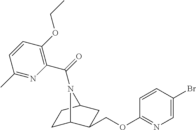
C1C2C(COC3=NC=C(Br)C=C3)CC(C1)N2C(=O)C1=C(OCC)C=CC(C)=N1
